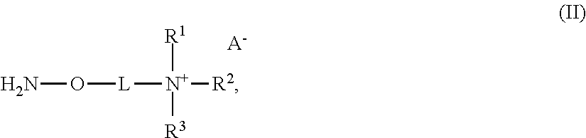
NO[L][N+]([R3])([R1])[R2].[A-]
